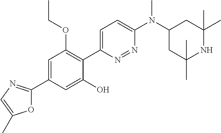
C1=C(C2=NC=C(C)O2)C=C(O)C(C2=CC=C(N(C3CC(C)(C)NC(C)(C)C3)C)N=N2)=C1OCC
